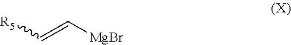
[R5]C=C[MgBr]
